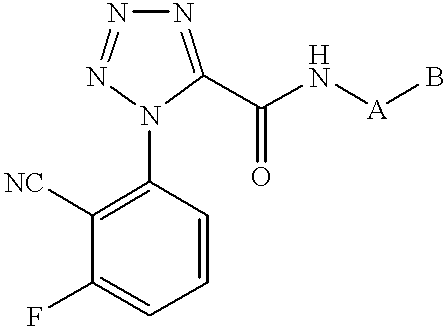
N1=C(C(N[A]B)=O)N(C2=C([NC])C(F)=CC=C2)N=N1
